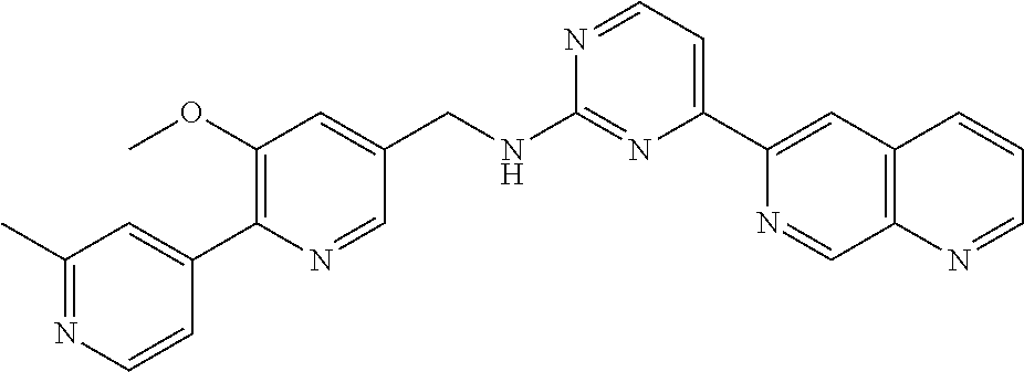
N1=CC=C(C2=CC3=C(C=N2)N=CC=C3)N=C1NCC1=CC(OC)=C(C2=CC(C)=NC=C2)N=C1
